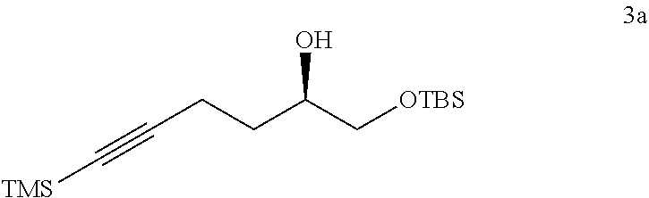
C(CCC(C[OTBS])O)#C[TMS]
